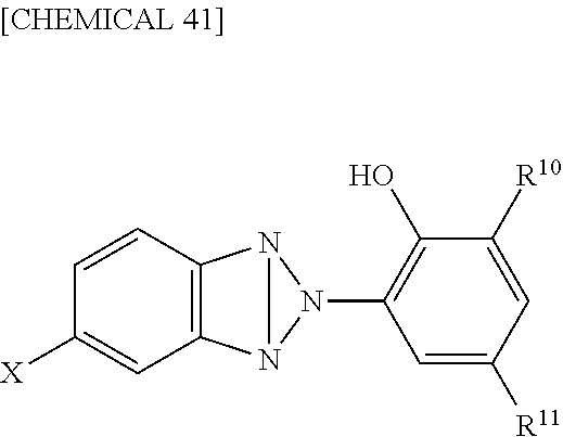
C1=CC([X])=CC2=C1N1N2N1C1=C(O)C([R10])=CC([R11])=C1
